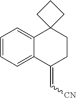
C1=CC=C2C(=C1)C1(CCC2=C[CN])CCC1
